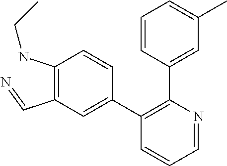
C1(NCC)=C(C=N)C=C(C2=C(C3=CC(C)=CC=C3)N=CC=C2)C=C1
